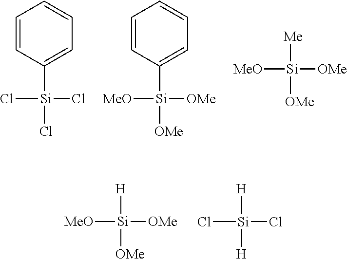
C1=CC([Si]([OMe])([MeO])[OMe])=CC=C1.[Me][Si]([OMe])([MeO])[OMe].C1=CC([Si](Cl)(Cl)Cl)=CC=C1.[H][Si](Cl)(Cl)[H].[H][Si]([OMe])([MeO])[OMe]
